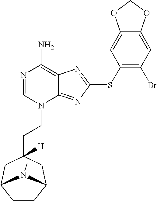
N1=CN(CCC2([H])CC3CCC(C2)N3C)C2=NC(SC3=C(Br)C=C4C(=C3)OCO4)=NC2=C1N
